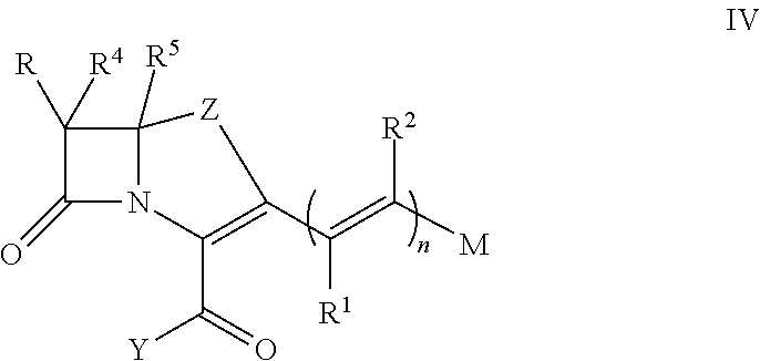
C1([R])([R4])C(=O)N2C1([R5])[Z]C(C(=C([M])[R2])[R1])=C2C(=O)[Y]
